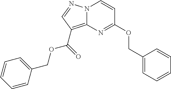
C1=CC(COC2=NC3=C(C(OCC4=CC=CC=C4)=O)C=NN3C=C2)=CC=C1
